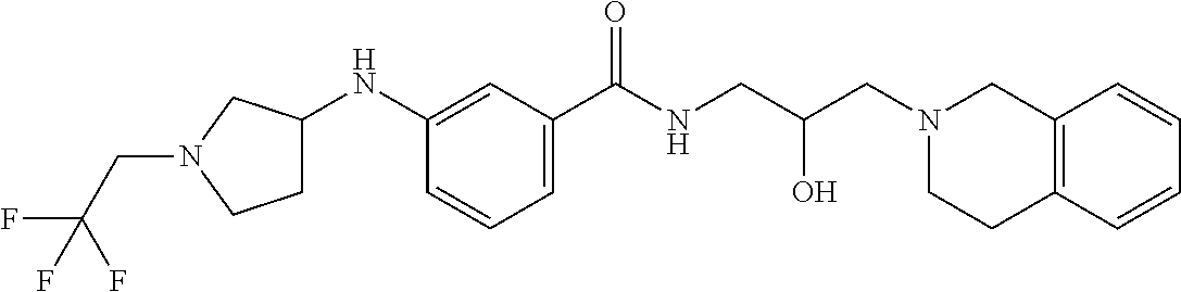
C1(NC2CCN(CC(F)(F)F)C2)=CC(C(NCC(CN2CC3=C(CC2)C=CC=C3)O)=O)=CC=C1
